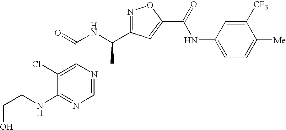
C1=NC(C(=O)NC(C2=NOC(C(NC3=CC=C([Me])C([CF3])=C3)=O)=C2)C)=C(Cl)C(NCCO)=N1
